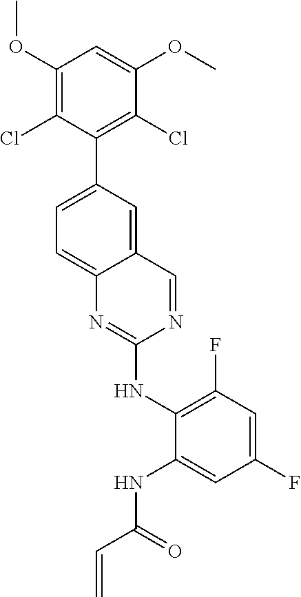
C1(OC)=C(Cl)C(C2=CC=C3C(=C2)C=NC(NC2=C(F)C=C(F)C=C2NC(C=C)=O)=N3)=C(Cl)C(OC)=C1
